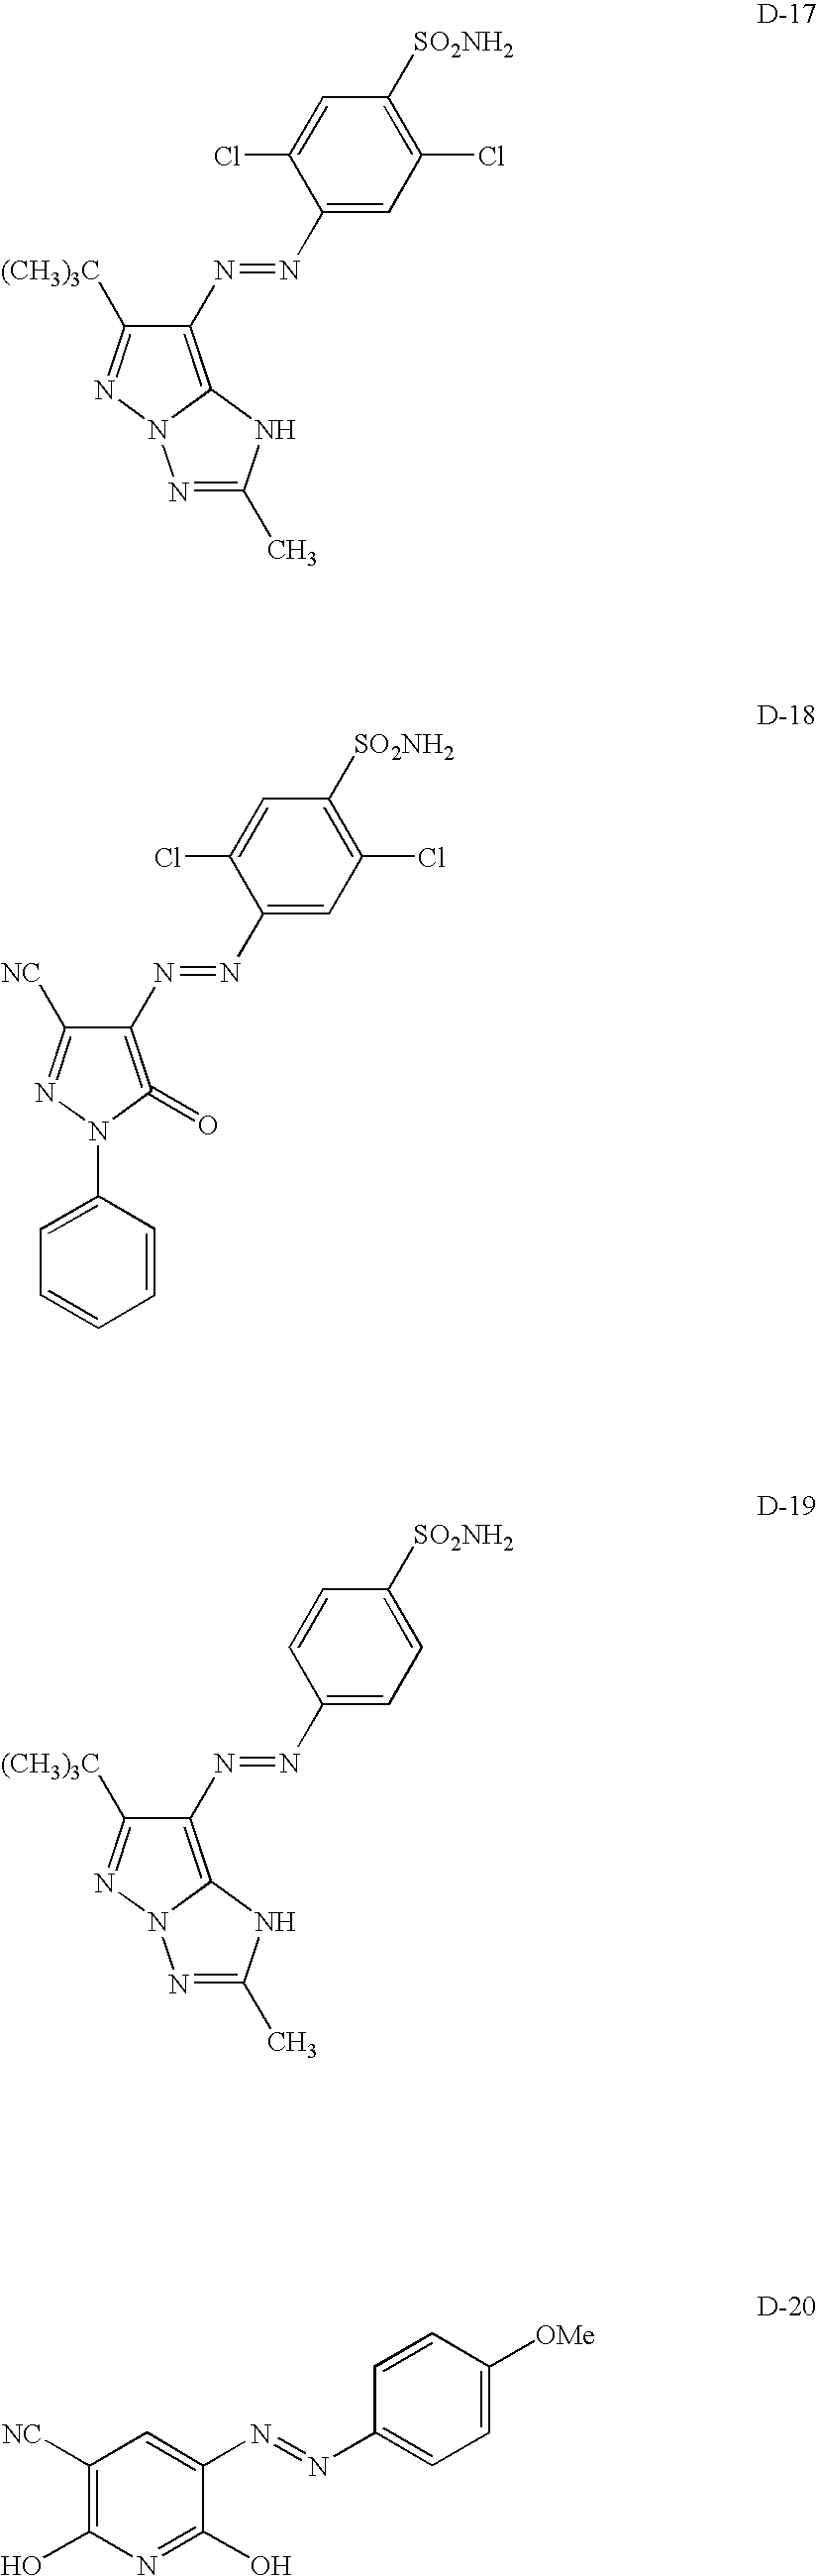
C1(N=NC2=CC(Cl)=C([SO2NH2])C=C2Cl)=C2N(N=C1[(CH3)3C])N=C(C)N2.C1(N=NC2=CC(Cl)=C([SO2NH2])C=C2Cl)=C(=O)N(C2=CC=CC=C2)N=C1[NC].C1(N=NC2=CC=C([SO2NH2])C=C2)=C2N(N=C1[(CH3)3C])N=C(C)N2.C1([NC])=C(O)N=C(O)C(N=NC2=CC=C([OMe])C=C2)=C1
